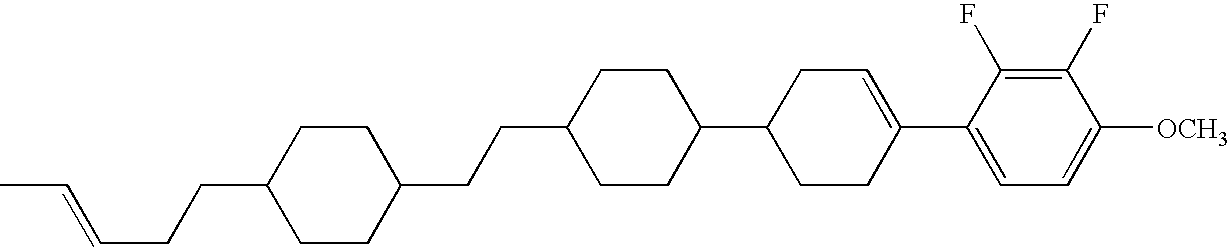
C1(F)=C(F)C(C2=CCC(C3CCC(CCC4CCC(CCC=CC)CC4)CC3)CC2)=CC=C1[OCH3]
